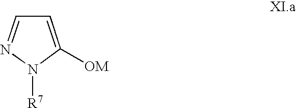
C1=C([OM])N([R7])N=C1
